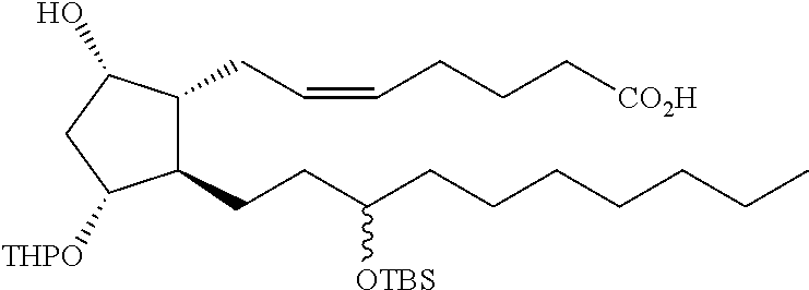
C(CC(CCCCCCC)[OTBS])C1C(CC=CCCC[CO2H])C(O)CC1[THPO]
